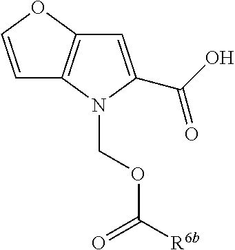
C1=COC2=C1N(COC([R6b])=O)C(C(O)=O)=C2
